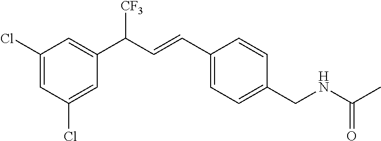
C1(Cl)=CC(Cl)=CC(C([CF3])C=CC2=CC=C(CNC(C)=O)C=C2)=C1
